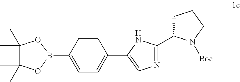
C1(C)(C)C(C)(C)OB(C2=CC=C(C3=CN=C(C4CCCN4[Boc])N3)C=C2)O1
